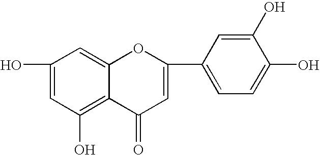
C1(O)=CC(O)=C2C(=C1)OC(C1=CC=C(O)C(O)=C1)=CC2=O
